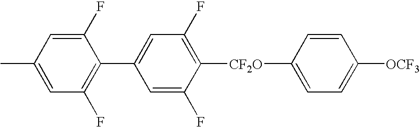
C1=CC([CF2O]C2=C(F)C=C(C3=C(F)C=C(C)C=C3F)C=C2F)=CC=C1[OCF3]
